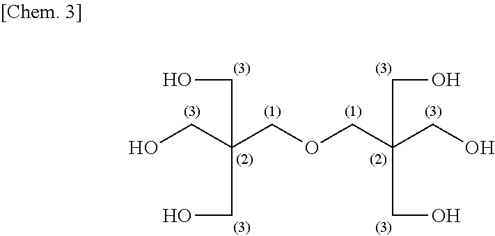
OCC(CO)(COCC(CO)(CO)CO)CO
